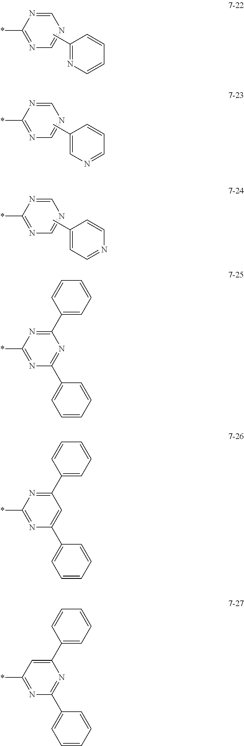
C1=NC(*)=NC=N1.CC1=NC=CC=C1.C1=NC(*)=NC=N1.CC1=CN=CC=C1.C1=NC(*)=NC=N1.CC1=CC=NC=C1.C1(C2=CC=CC=C2)=NC(*)=NC(C2=CC=CC=C2)=N1.C1(C2=CC=CC=C2)=NC(*)=NC(C2=CC=CC=C2)=C1.C1(C2=CC=CC=C2)=CC(*)=NC(C2=CC=CC=C2)=N1
